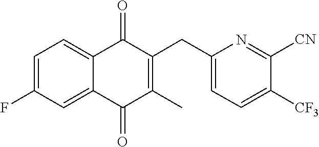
C1(F)=CC=C2C(=O)C(CC3=CC=C([CF3])C([CN])=N3)=C(C)C(=O)C2=C1
